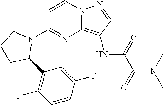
C1=CN2C(=C(NC(C(=O)N(C)C)=O)C=N2)N=C1N1CCCC1C1=C(F)C=CC(F)=C1
